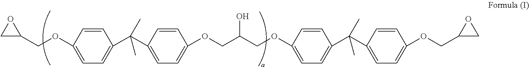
C1=CC(OCC2OC2)=CC=C1C(C1=CC=C(OCC(COC2=CC=C(C(C3=CC=C(OCC4CO4)C=C3)(C)C)C=C2)O)C=C1)(C)C
